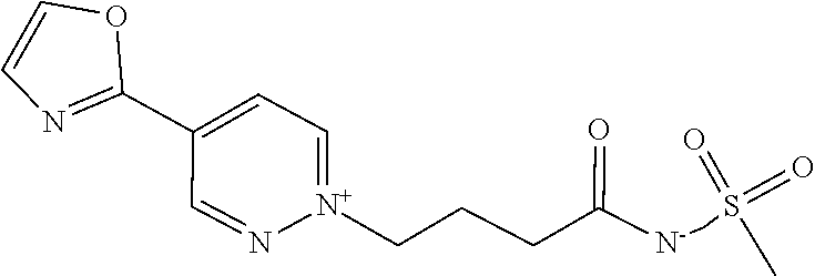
C1=C(C2=NC=CO2)C=N[N+](CCCC(=O)[N-]CS(=O)(=O)C)=C1
